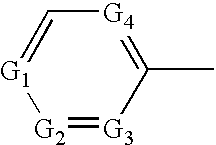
C1(C)=[G4]C=[G1][G2]=[G3]1
